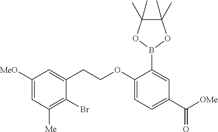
C1([MeO])=CC([Me])=C(Br)C(CCOC2=CC=C(C([OMe])=O)C=C2B2OC(C)(C)C(C)(C)O2)=C1
